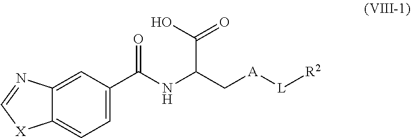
C1(C(NC(C[A][L][R2])C(O)=O)=O)=CC=C2C(=C1)N=C[X]2
